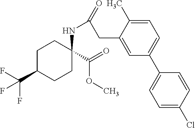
C1CC(NC(CC2=CC(C3=CC=C(Cl)C=C3)=CC=C2C)=O)(C(OC)=O)CCC1C(F)(F)F
